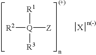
[R2][Q]([R1])([Z])[R3].[X]
